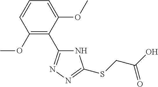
C1=C(OC)C(C2=NN=C(SCC(O)=O)N2)=C(OC)C=C1
